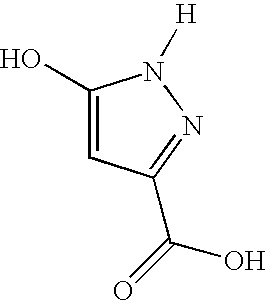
C1(O)=CC(C(=O)O)=NN1[H]
